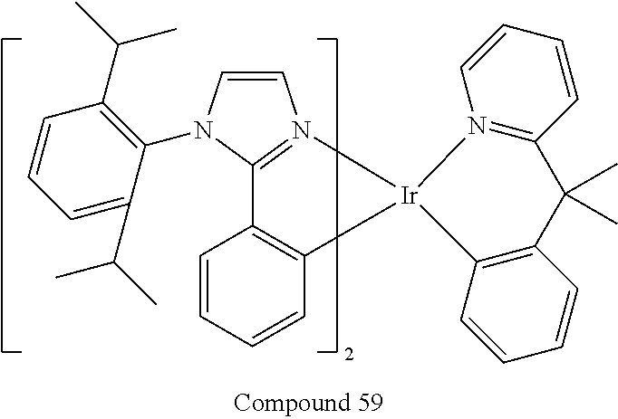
C1=CC=CC2=C1C1=N(C=CN1C1=C(C(C)C)C=CC=C1C(C)C)[Ir]21C2=C(C(C)(C)C3=N1C=CC=C3)C=CC=C2
